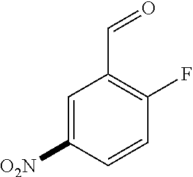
C1=CC(F)=C(C=O)C=C1[O2N]
